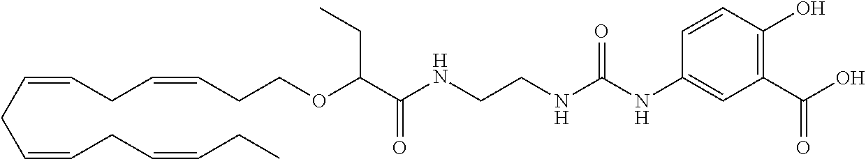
C1(C(O)=O)=C(O)C=CC(NC(NCCNC(C(OCCC=CCC=CCC=CCC=CCC)CC)=O)=O)=C1
